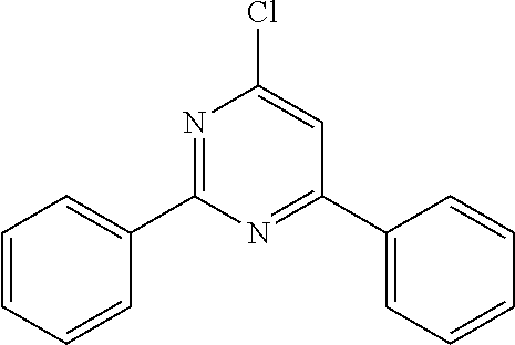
C1=CC=CC(C2=NC(Cl)=CC(C3=CC=CC=C3)=N2)=C1
